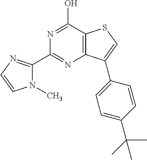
C1(C2=NC=CN2C)=NC2=C(C(O)=N1)SC=C2C1=CC=C(C(C)(C)C)C=C1
